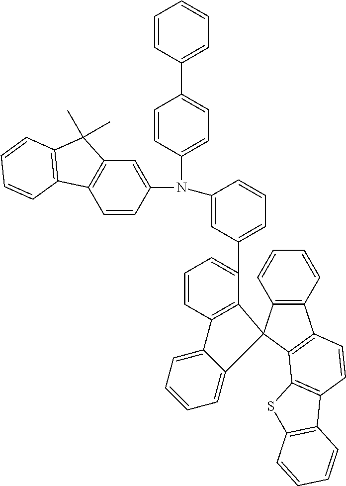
C1(N(C2=CC3=C(C=C2)C2=C(C3(C)C)C=CC=C2)C2=CC=C(C3=CC=CC=C3)C=C2)=CC(C2=CC=CC3=C2C2(C4=C(C5=C2C2=C(C=C5)C5=C(S2)C=CC=C5)C=CC=C4)C2=CC=CC=C32)=CC=C1
